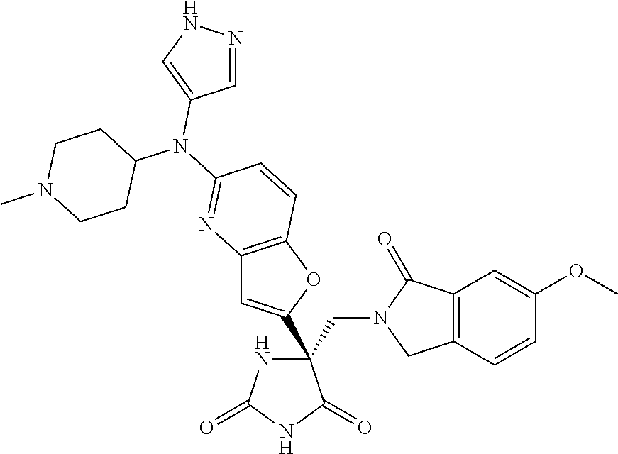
C(C1(C2=CC3=C(O2)C=CC(N(C2CCN(C)CC2)C2=CNN=C2)=N3)NC(=O)NC1=O)N1CC2=C(C1=O)C=C(OC)C=C2
